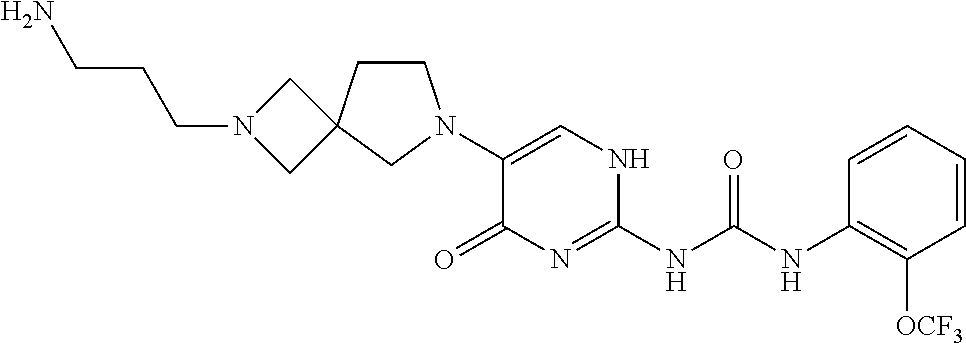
C1(N2CCC3(C2)CN(CCCN)C3)=CNC(NC(NC2=C([OCF3])C=CC=C2)=O)=NC1=O
